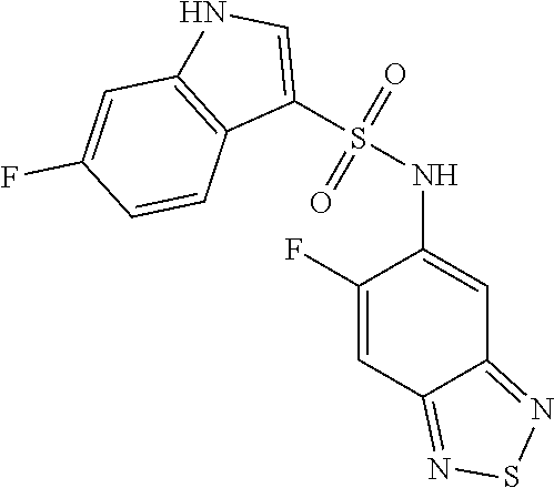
C12=C(C=C(F)C=C1)NC=C2S(NC1=CC2=NSN=C2C=C1F)(=O)=O
